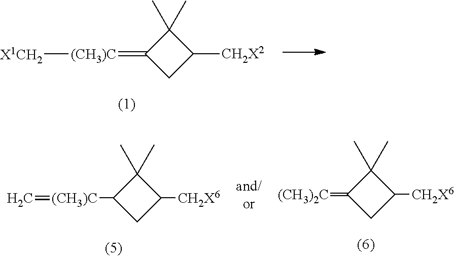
C1(C)(C)C(=[(CH3)C][X1CH2])CC1[CH2X2].C1(C)(C)C(=[(CH3)2C])CC1[CH2X6].C1(C)(C)C([(CH3)C]=C)CC1[CH2X6]
